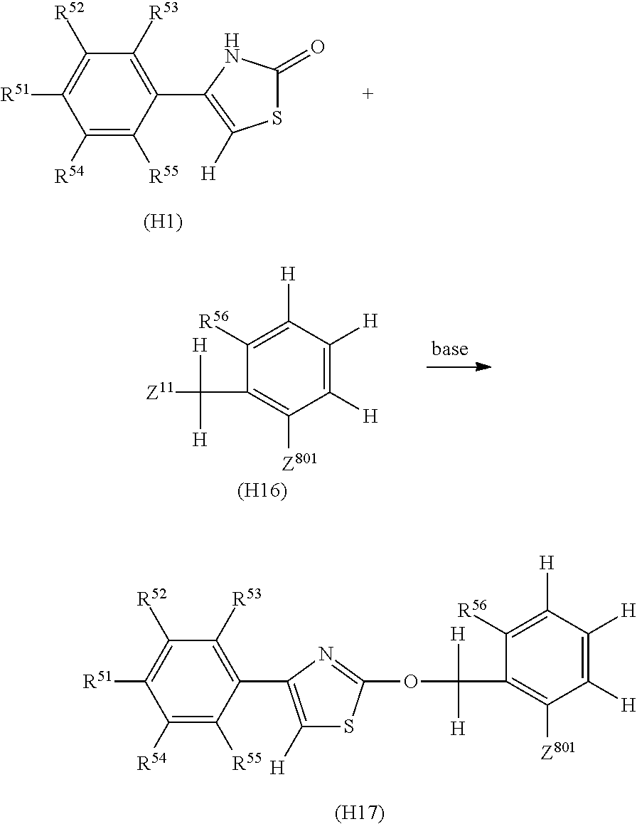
C1([R54])=C([R55])C(C2=C([H])SC(=O)N2)=C([R53])C([R52])=C1[R51].[(H1)].[Z11]C([H])([H])C1=C([Z801])C([H])=C([H])C([H])=C1[R56].[(H16)].C1([R54])=C([R55])C(C2=C([H])SC(OC([H])([H])C3=C([Z801])C([H])=C([H])C([H])=C3[R56])=N2)=C([R53])C([R52])=C1[R51].[(H17)]
